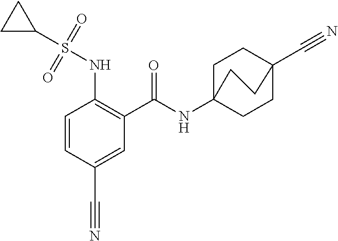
C1=CC(C#N)=CC(C(=O)NC23CCC(C#N)(CC2)CC3)=C1NS(C1CC1)(=O)=O
